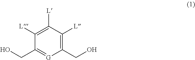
OCC1=C([L])C([L])=C([L])C(CO)=[G]1
